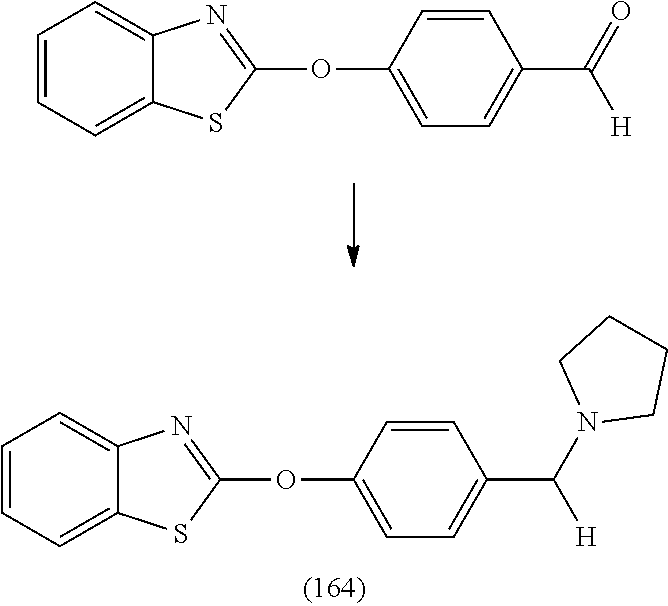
C1=C(OC2=NC3=CC=CC=C3S2)C=CC(C(=O)[H])=C1.C1=C(OC2=NC3=CC=CC=C3S2)C=CC(C(N2CCCC2)[H])=C1
